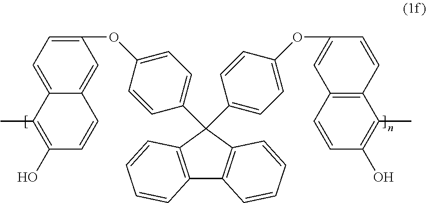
C12=C(C(C3=CC=C(OC4=CC=C5C(=C4)C=CC(O)=C5C)C=C3)(C3=CC=C(OC4=CC5=C(C=C4)C(C)=C(O)C=C5)C=C3)C3=C1C=CC=C3)C=CC=C2
